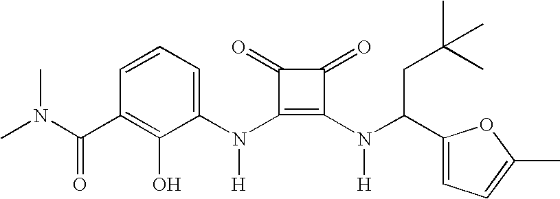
CN(C(C1=C(O)C(N(C2=C(N(C(C3=CC=C(C)O3)CC(C)(C)C)[H])C(=O)C2=O)[H])=CC=C1)=O)C
